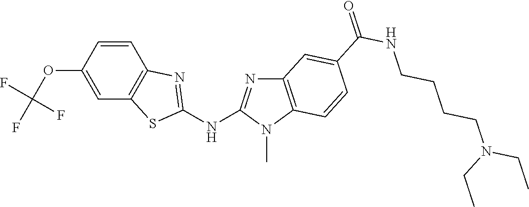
C1(OC(F)(F)F)=CC2=C(C=C1)N=C(NC1=NC3=C(N1C)C=CC(C(NCCCCN(CC)CC)=O)=C3)S2
